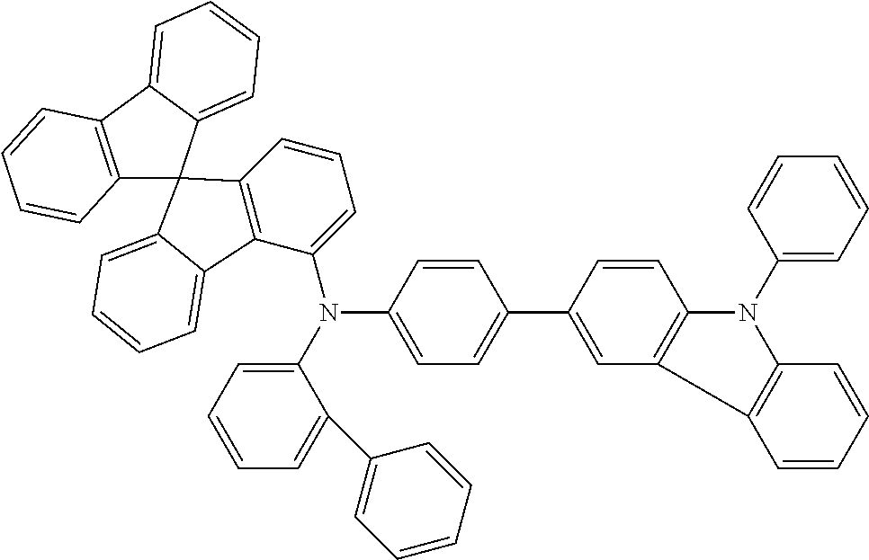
C12=C(C3=CC=CC=C3C13C1=C(C(N(C4=CC=C(C5=CC6=C(C=C5)N(C5=CC=CC=C5)C5=C6C=CC=C5)C=C4)C4=CC=CC=C4C4=CC=CC=C4)=CC=C1)C1=CC=CC=C31)C=CC=C2
